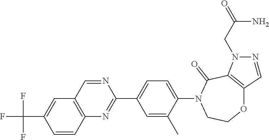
C12=C(C=C(C(F)(F)F)C=C1)C=NC(C1=CC=C(N3CCOC4=C(C3=O)N(CC(=O)N)N=C4)C(C)=C1)=N2
